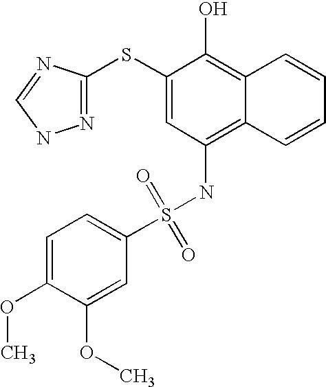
C1=C(OC)C(OC)=CC(S(NC2=C3C(=C(O)C(SC4=NNC=N4)=C2)C=CC=C3)(=O)=O)=C1
